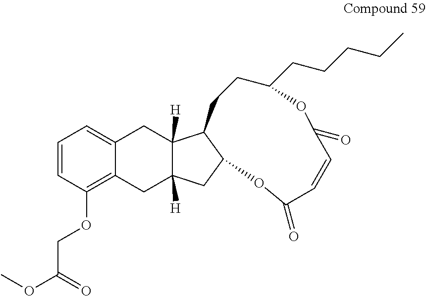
C1=CC(OCC(=O)OC)=C2C(=C1)CC1([H])C([H])(C2)CC2C1CCC(CCCCC)OC(=O)C=CC(=O)O2
